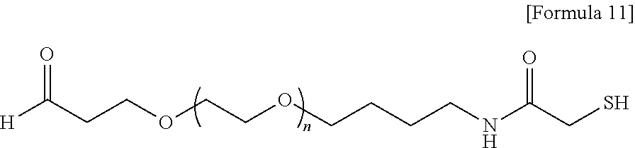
C(CCOCCOCCCCNC(CS)=O)([H])=O
